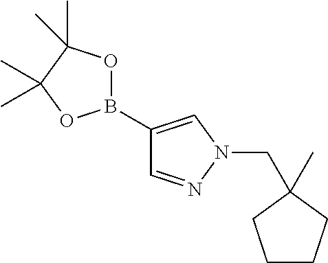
O1B(C2=CN(CC3(C)CCCC3)N=C2)OC(C)(C)C1(C)C
